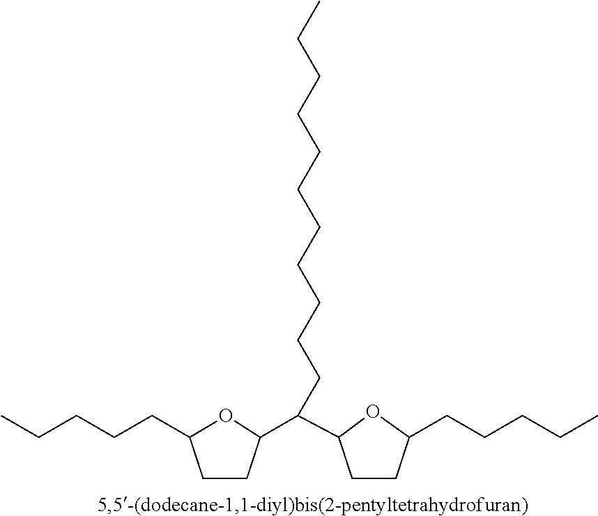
C1CC(C(C2CCC(CCCCC)O2)CCCCCCCCCCC)OC1CCCCC
